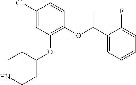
ClC1=CC(OC2CCNCC2)=C(OC(C2=CC=CC=C2F)C)C=C1
